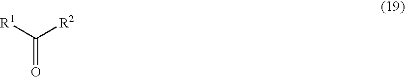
C(=O)([R1])[R2]
